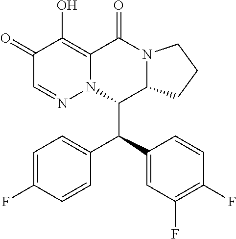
C1(=O)C=NN2C(=C1O)C(=O)N1C(C2C(C2=CC(F)=C(F)C=C2)C2=CC=C(F)C=C2)CCC1
